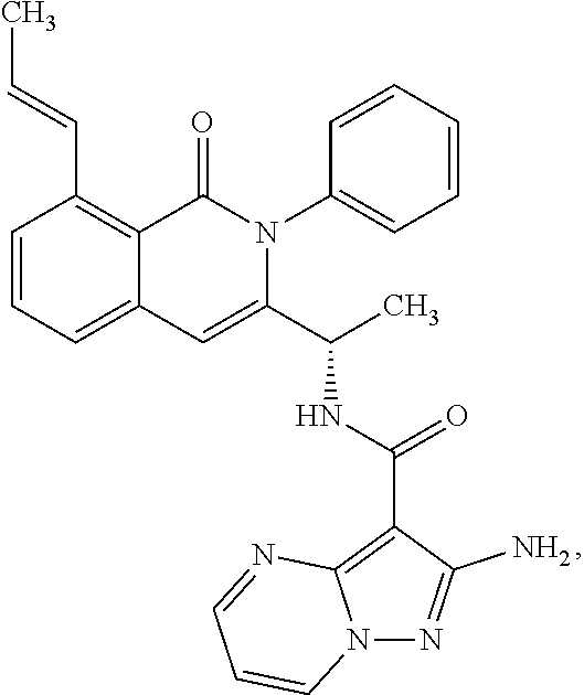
C1=CC=C2C(=C1C=CC)C(=O)N(C1=CC=CC=C1)C(C(C)NC(=O)C1=C3N(N=C1N)C=CC=N3)=C2
